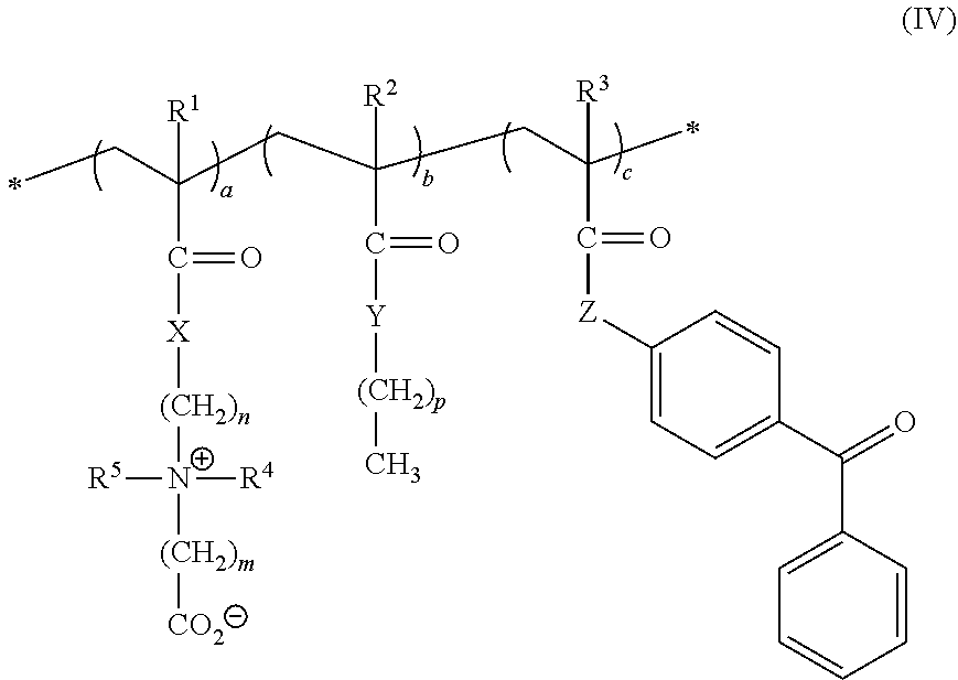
C(C([X][(CH2)n][N+]([(CH2)m][CO2])([R4])[R5])=O)([R1])(CC)CC(CC([R3])(C([Z]C1=CC=C(C(=O)C2=CC=CC=C2)C=C1)=O)C)([R2])C([Y][(CH2)p]C)=O
